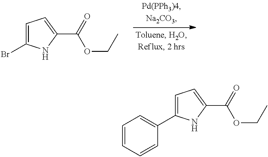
C1=C(Br)NC(C(=O)OCC)=C1.C1=C(C2=CC=CC=C2)NC(C(=O)OCC)=C1
